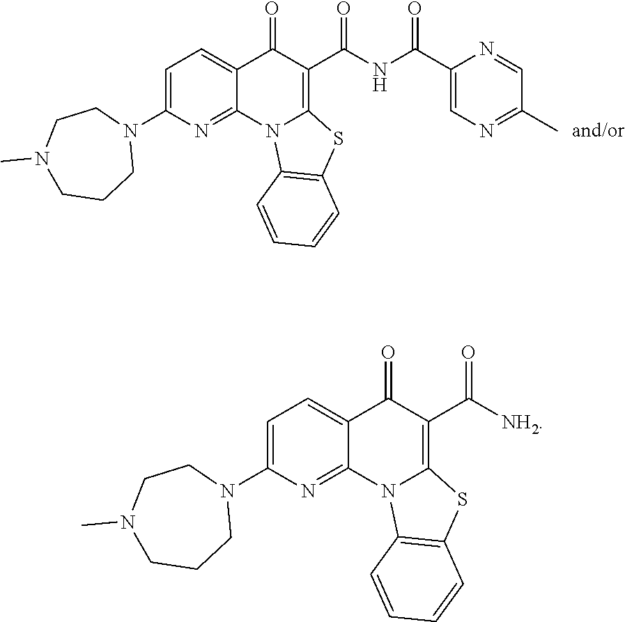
C1=C(N2CCN(C)CCC2)N=C2C(=C1)C(=O)C(C([NH2])=O)=C1N2C2=C(S1)C=CC=C2.C1=C(N2CCN(C)CCC2)N=C2C(=C1)C(=O)C(C(NC(C1=CN=C(C)C=N1)=O)=O)=C1N2C2=C(S1)C=CC=C2
